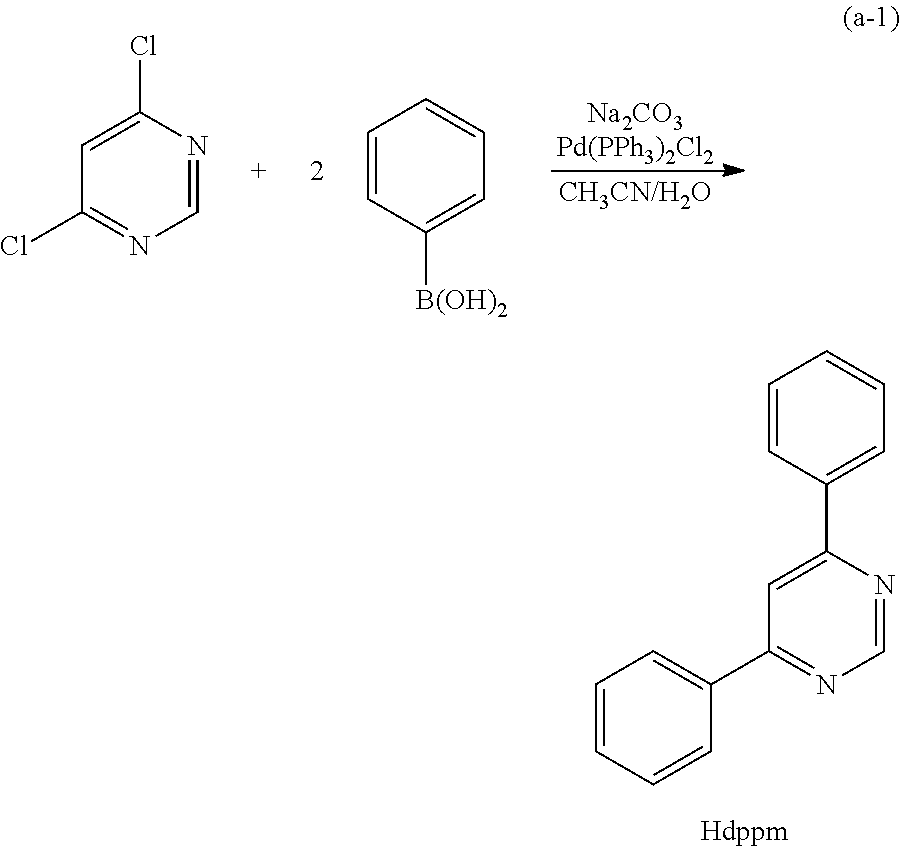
C1(Cl)=CC(Cl)=NC=N1.C1=CC([B(OH)2])=CC=C1.C1(C2=CC=CC=C2)=CC(C2=CC=CC=C2)=NC=N1
